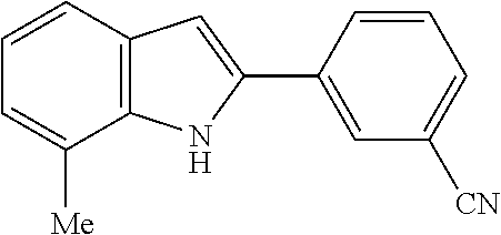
C12=C(C=CC=C1[Me])C=C(C1=CC([CN])=CC=C1)N2
